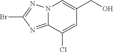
N12C(=NC(Br)=N1)C(Cl)=CC(CO)=C2
